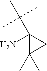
C1(N)(C(C)(C)C)C(C)(C)C1
